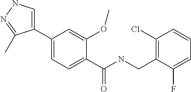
C1=C(C2=CC=C(C(NCC3=C(Cl)C=CC=C3F)=O)C(OC)=C2)C(C)=NN1
